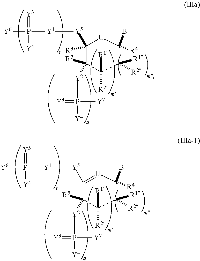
C1([Y5][Y1]P([Y6])(=[Y3])[Y4])([R3])C([R5])([Y2]P(=[Y3])([Y4])[Y7])C([R2])([R1])C([R1])([R2])C(B)([R4])[U]1.C1([Y5][Y1]P([Y6])(=[Y3])[Y4])=[U]C(B)([R4])C([R1])([R2])C([R2])([R1])C1([R5])[Y2]P(=[Y3])([Y4])[Y7]
